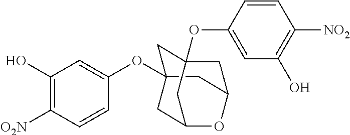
C1C2(OC3=CC(O)=C([O2N])C=C3)CC3CC1(OC1=CC(O)=C([NO2])C=C1)CC(C2)O3
